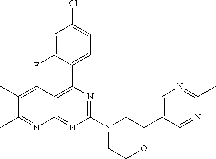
C1(C2=C3C(=NC(N4CCOC(C5=CN=C(C)N=C5)C4)=N2)N=C(C)C(C)=C3)=CC=C(Cl)C=C1F
